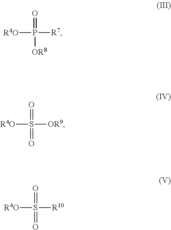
[R4O]P(=O)([R7])[OR8].[R4O]S(=O)([OR9])=O.[R4O]S(=O)([R10])=O
